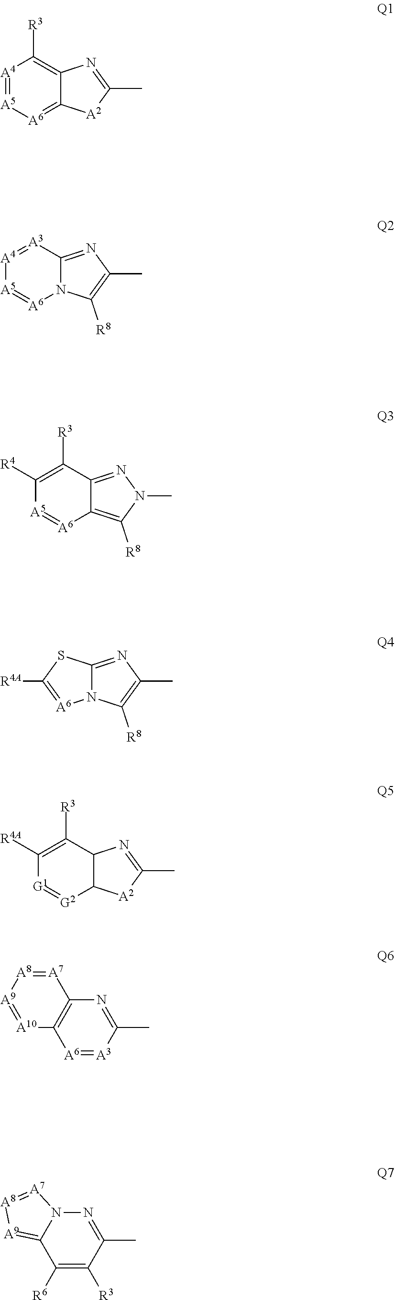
[A4]1=[A5][A6]=C2C(=C1[R3])N=C(C)[A2]2.[A4]1=[A3]C2=NC(C)=C([R8])N2[A6]=[A5]1.C1([R4])=C([R3])C2=NN(C)C([R8])=C2[A6]=[A5]1.N12C(=NC(C)=C1[R8])SC([R4A])=[A6]2.C1([R4A])=C([R3])C2C([G2]=[G1]1)[A2]C(C)=N2.[A7]1=[A8][A9]=[A10]C2=C1N=C(C)[A3]=[A6]2.C12=[A9][A8]=[A7]N1N=C(C)C([R3])=C2[R6]
